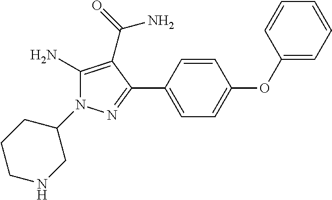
C1(N)=C(C(=O)N)C(C2=CC=C(OC3=CC=CC=C3)C=C2)=NN1C1CNCCC1
